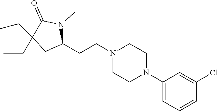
C1(CCN2CCN(C3=CC=CC(Cl)=C3)CC2)N(C)C(=O)C(CC)(CC)C1
